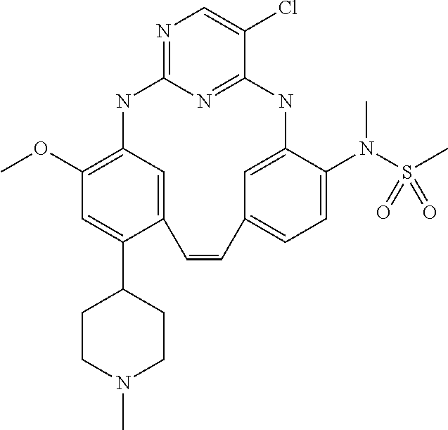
N1=C2N=C(C(Cl)=C1)NC1=CC(=CC=C1N(S(C)(=O)=O)C)C=CC1=CC(=C(OC)C=C1C1CCN(C)CC1)N2
